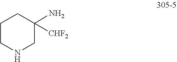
C1CNCC(N)([CHF2])C1
